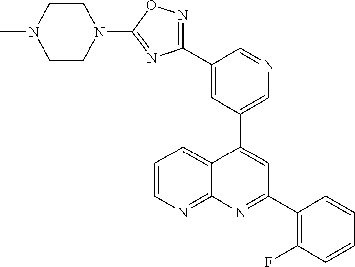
C1=C(C2=NOC(N3CCN(C)CC3)=N2)C=NC=C1C1=CC(C2=C(F)C=CC=C2)=NC2=NC=CC=C12
